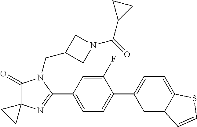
C1(=O)C2(N=C(C3=CC=C(C4=CC=C5C(=C4)C=CS5)C(F)=C3)N1CC1CN(C(=O)C3CC3)C1)CC2
